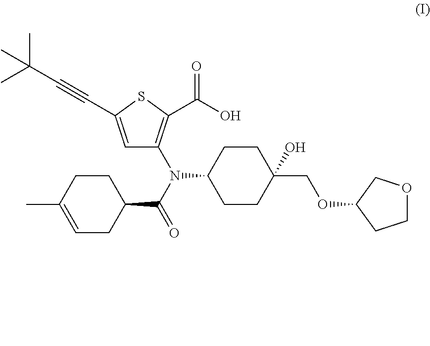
C1=C(C#CC(C)(C)C)SC(C(O)=O)=C1N(C1CCC(COC2COCC2)(O)CC1)C(=O)C1CCC(C)=CC1
